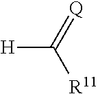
C([H])([R11])=[Q]
